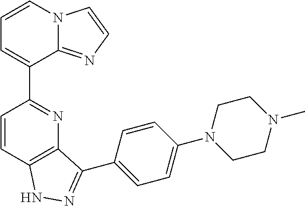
C1=CC2=C(N=C1C1=CC=CN3C1=NC=C3)C(C1=CC=C(N3CCN(C)CC3)C=C1)=NN2
